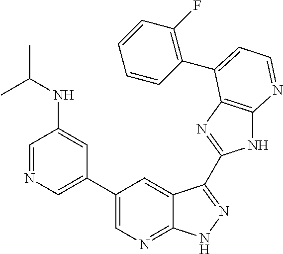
C1=NC=C(C2=CN=C3C(=C2)C(C2=NC4=C(N2)N=CC=C4C2=C(F)C=CC=C2)=NN3)C=C1NC(C)C
